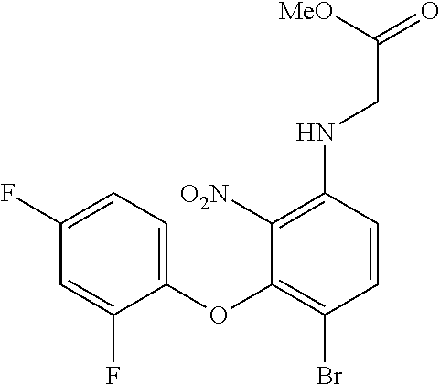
C1=C(F)C=C(F)C(OC2=C(Br)C=CC(NCC(=O)[MeO])=C2[O2N])=C1
